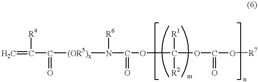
C=C(C(=O)[(OR5)x]N([R6])C(=O)OC(OC(=O)O[R7])([R1])[R2])[R4]
